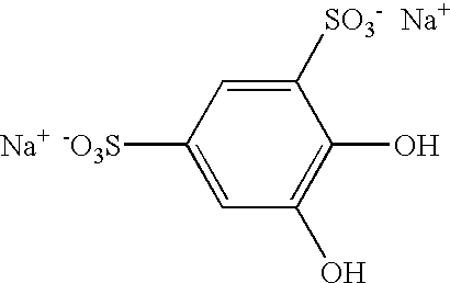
C1([SO3-])=CC([-O3S])=CC(O)=C1O.[Na].[Na]
